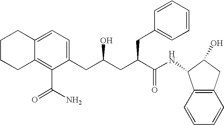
C12=C(C=CC=C1)C(NC(C(CC(CC1=CC=C3C(=C1C(N)=O)CCCC3)O)CC1=CC=CC=C1)=O)C(O)C2
